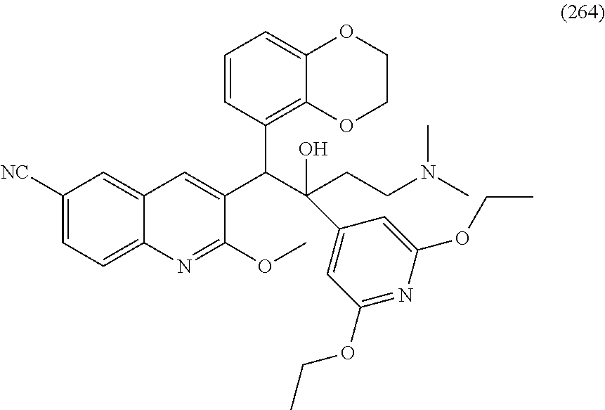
C1([NC])=CC=C2C(=C1)C=C(C(C(CCN(C)C)(O)C1=CC(OCC)=NC(OCC)=C1)C1=C3C(=CC=C1)OCCO3)C(OC)=N2
